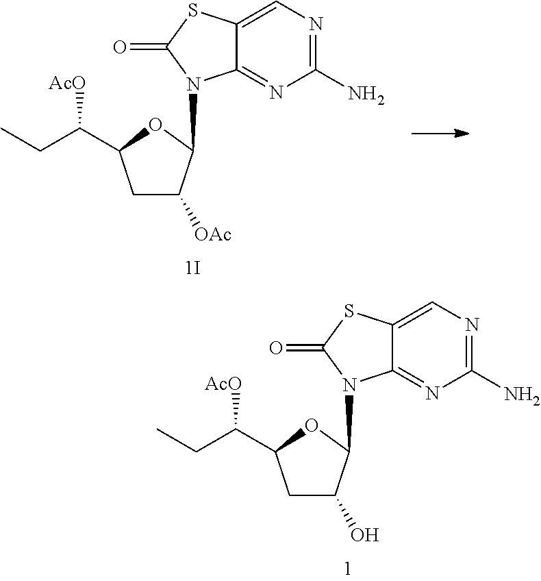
C1C(O)C(N2C3=NC(N)=NC=C3SC2=O)OC1C(CC)[AcO].C1C([OAc])C(N2C3=NC(N)=NC=C3SC2=O)OC1C(CC)[AcO]
